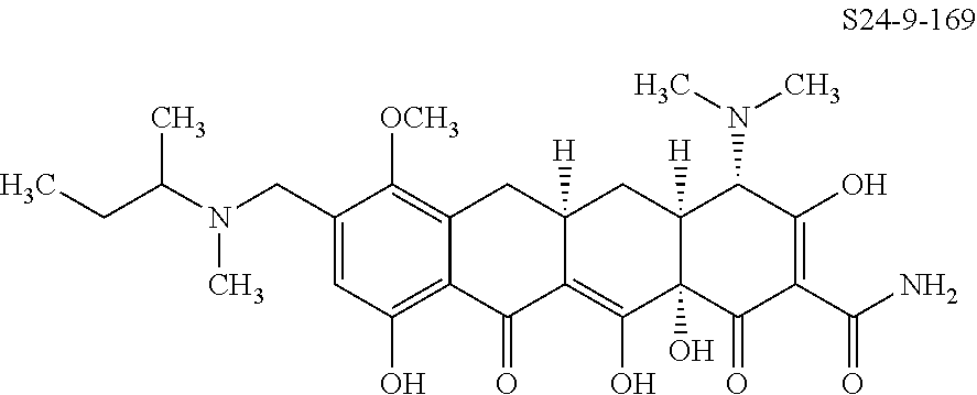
N(CC1=CC(O)=C2C(=C1[OCH3])CC1([H])C(=C(O)C3(O)C([H])(C1)C(N(C)C)C(O)=C(C(N)=O)C3=O)C2=O)(C(CC)C)C
